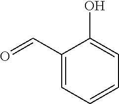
OC1=CC=CC=C1C=O
